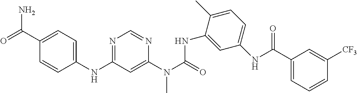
C1(NC2=NC=NC(N(C(=O)NC3=CC(NC(C4=CC=CC([CF3])=C4)=O)=CC=C3C)C)=C2)=CC=C(C(=O)N)C=C1
